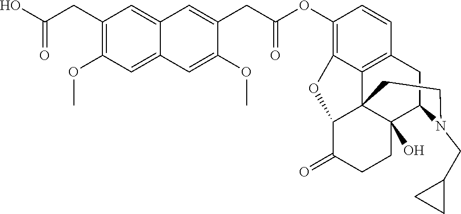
C(C(OC1=C2C3=C(C=C1)CC1C4(O)C3(C(C(=O)CC4)O2)CCN1CC1CC1)=O)C1=CC2=CC(CC(O)=O)=C(OC)C=C2C=C1OC
